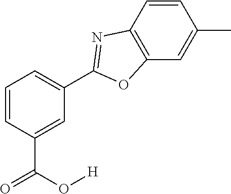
C1=C(C(O[H])=O)C=CC=C1C1=NC2=C(C=C(C)C=C2)O1
